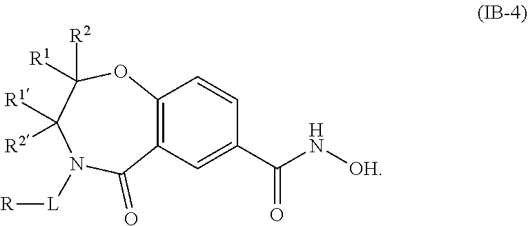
C12=C(C=C(C(N[OH])=O)C=C1)C(=O)N([L][R])C([R1])([R2])C([R2])([R1])O2
